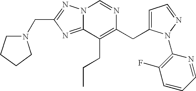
C1=NC(N2C(CC3=C(CCC)C4=NC(CN5CCCC5)=NN4C=N3)=CC=N2)=C(F)C=C1
